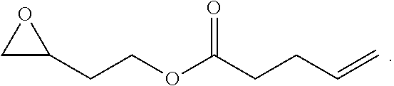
C1C(CCOC(CCC=C)=O)O1
